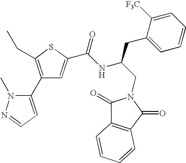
C1(C2=CC=NN2C)=C(CC)SC(C(NC(CN2C(=O)C3=C(C2=O)C=CC=C3)CC2=CC=CC=C2[F3C])=O)=C1
